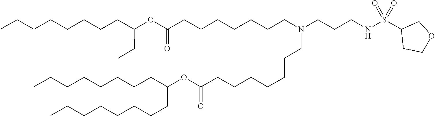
O(C(=O)CCCCCCCN(CCCCCCCC(OC(CCCCCCCC)CCCCCCCC)=O)CCCNS(C1CCOC1)(=O)=O)C(CC)CCCCCCCC
